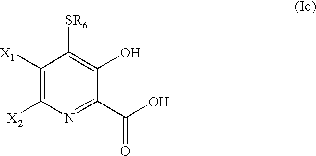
C1([X1])=C([X2])N=C(C(O)=O)C(O)=C1[SR6]
